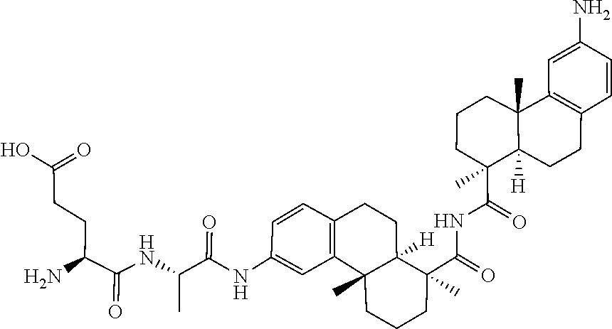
C1(NC(=O)C(NC(C(N)CCC(O)=O)=O)C)=CC2=C(C=C1)CCC1([H])C(C(=O)NC(C3(C)C4([H])C(C)(C5=C(C=CC(N)=C5)CC4)CCC3)=O)(C)CCCC12C
